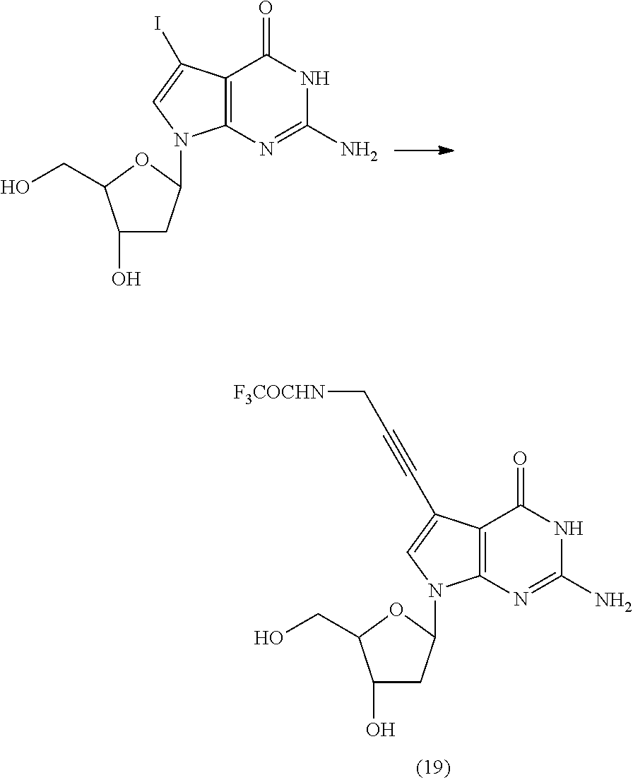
C12=C(N=C(N)NC1=O)N(C1CC(O)C(CO)O1)C=C2I.C12=C(N=C(N)NC1=O)N(C1CC(O)C(CO)O1)C=C2C#CC[F3COCHN]
